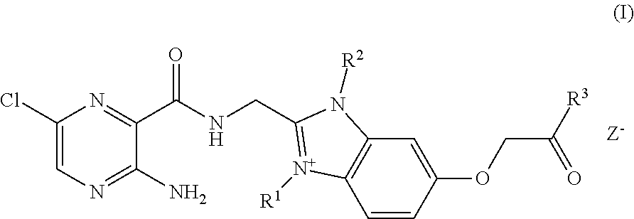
C1(Cl)=CN=C(N)C(C(NCC2=[N+]([R1])C3=C(N2[R2])C=C(OCC(=O)[R3])C=C3)=O)=N1
